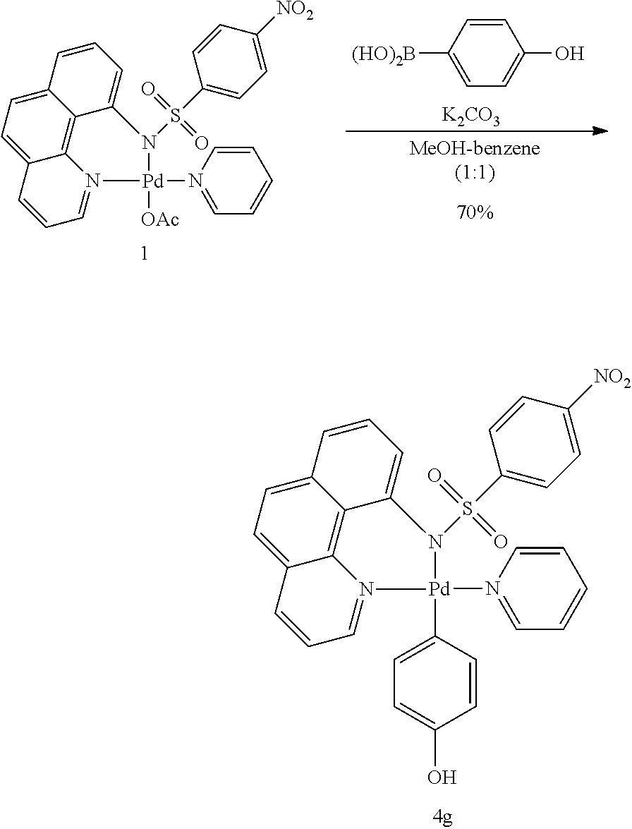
C12=CC=C3C4=C1C(=CC=C2)N(S(=O)(=O)C1=CC=C([NO2])C=C1)[Pd](N1=CC=CC=C1)(C1=CC=C(O)C=C1)N4=CC=C3.C12=CC=C3C4=C1C(=CC=C2)N(S(=O)(=O)C1=CC=C([NO2])C=C1)[Pd](N1=CC=CC=C1)([OAc])N4=CC=C3.[70%].C1([(HO)2B])=CC=C(O)C=C1.[K2CO3]
